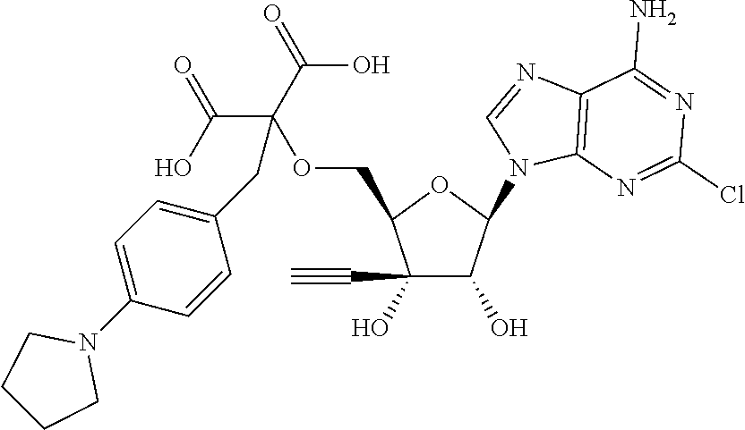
C(C(OCC1C(O)(C#C)C(O)C(N2C3=C(N=C2)C(N)=NC(Cl)=N3)O1)(C(O)=O)C(O)=O)C1=CC=C(N2CCCC2)C=C1
